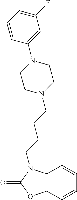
C1=CC2=C(C=C1)OC(=O)N2CCCCN1CCN(C2=CC(F)=CC=C2)CC1
